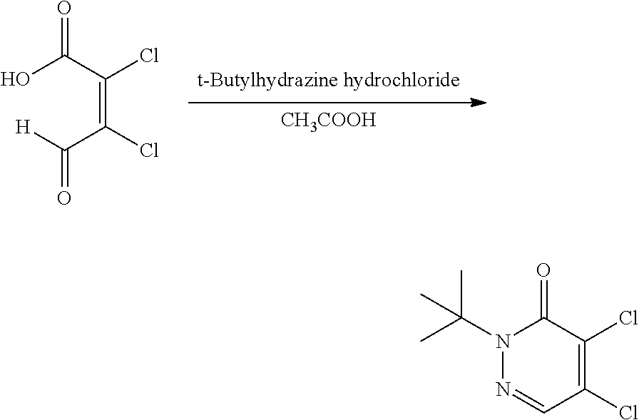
[CH3COOH].OC(C(=C(C([H])=O)Cl)Cl)=O.N1(C(C)(C)C)N=CC(Cl)=C(Cl)C1=O
